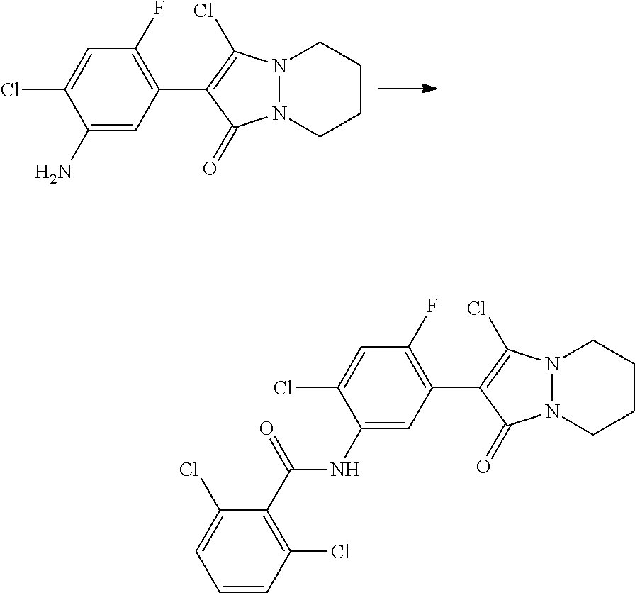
C1=C(Cl)C(N)=CC(C2=C(Cl)N3N(CCCC3)C2=O)=C1F.C1=C(Cl)C(NC(C2=C(Cl)C=CC=C2Cl)=O)=CC(C2=C(Cl)N3N(CCCC3)C2=O)=C1F
